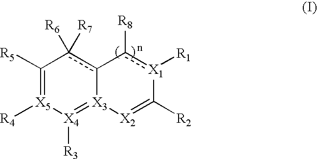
C1([R5])=[X5]([R4])[X4]([R3])=[X3]2c(c1([R6])[R7])-c([R8])[X1]([R1])C([R2])=[X2]2
